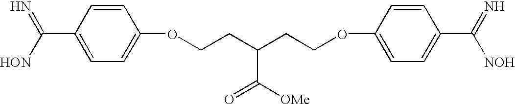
C1=CC(C([HON])=N)=CC=C1OCCC(CCOC1=CC=C(C(=N)[NOH])C=C1)C([OMe])=O
